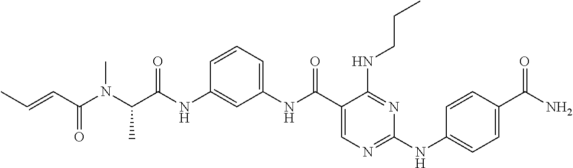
C1(NC(C(C)N(C(C=CC)=O)C)=O)=CC(NC(C2=CN=C(NC3=CC=C(C(N)=O)C=C3)N=C2NCCC)=O)=CC=C1
